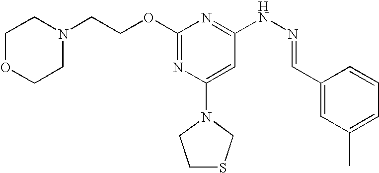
C1(OCCN2CCOCC2)=NC(N2CCSC2)=CC(NN=CC2=CC(C)=CC=C2)=N1
